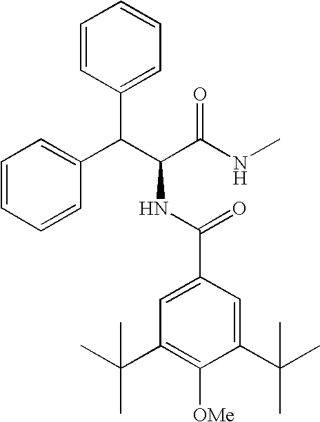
C1=CC(C(C(C(NC)=O)NC(C2=CC(C(C)(C)C)=C([OMe])C(C(C)(C)C)=C2)=O)C2=CC=CC=C2)=CC=C1
